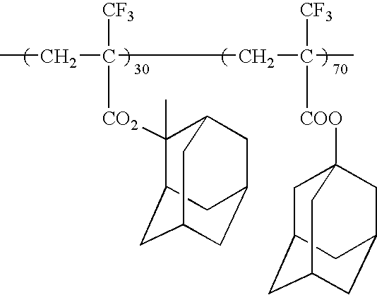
C(CC)([CF3])([CO2]C1(C)C2CC3CC(CC1C3)C2)CCC(C)([CF3])[COO]C12CC3CC(CC(C1)C3)C2
